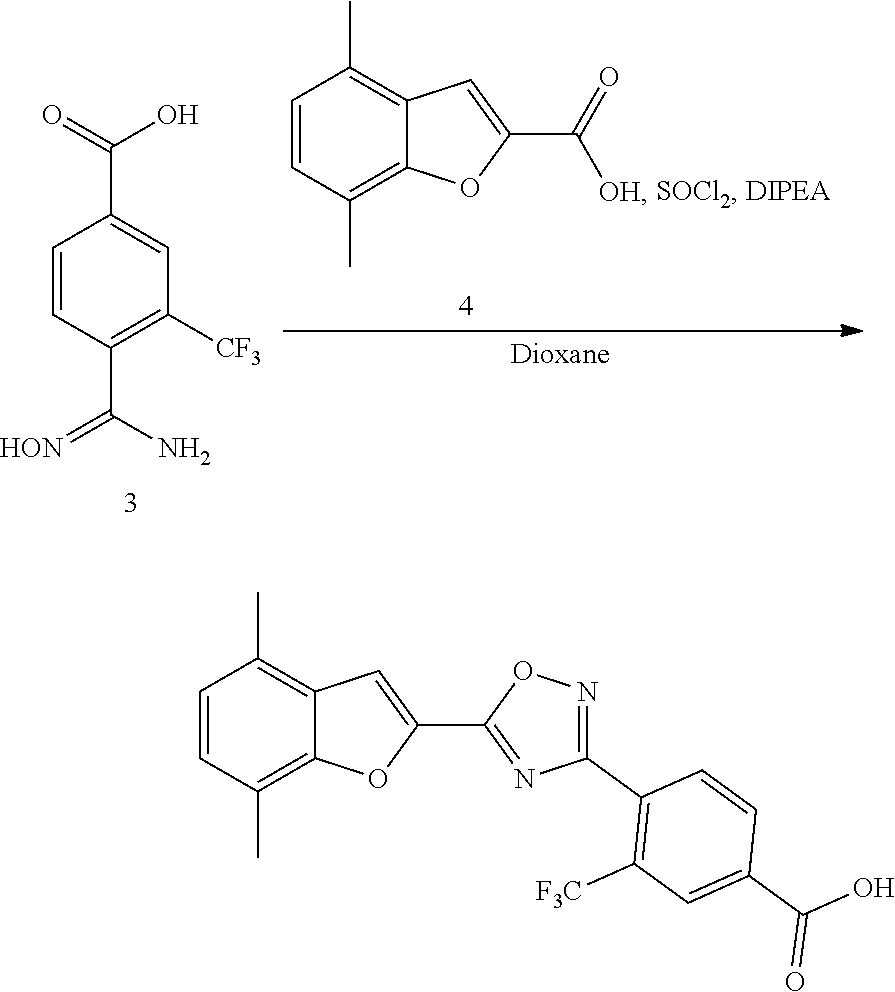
C1=CC(C(=[HON])N)=C([CF3])C=C1C(O)=O.C1=CC(C)=C2C(=C1C)C=C(C([OH])=O)O2.C1=CC(C)=C2C(=C1C)C=C(C1=NC(C3=C([F3C])C=C(C(O)=O)C=C3)=NO1)O2
